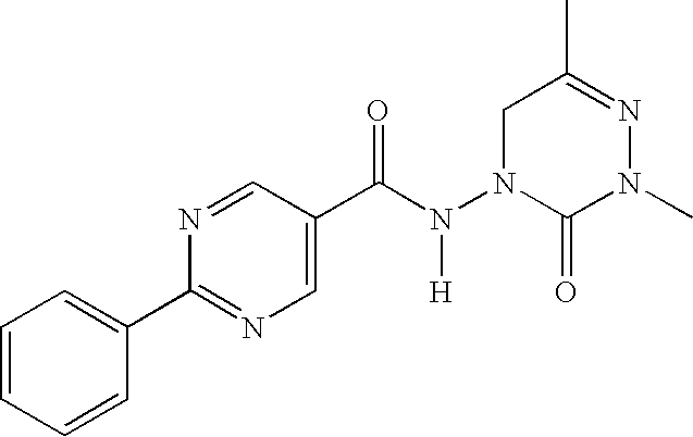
N1=CC(C(N(N2CC(C)=NN(C)C2=O)[H])=O)=CN=C1C1=CC=CC=C1
